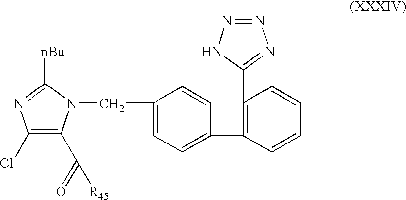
C1(C2=C(C3=NN=NN3)C=CC=C2)=CC=C(CN2C(C(=O)[R45])=C(Cl)N=C2[nBu])C=C1
